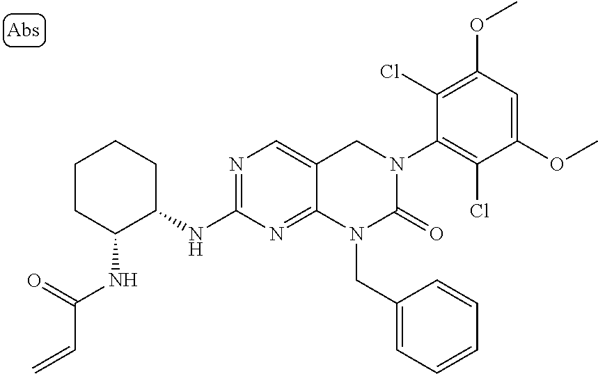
C1(OC)=CC(OC)=C(Cl)C(N2C(=O)N(CC3=CC=CC=C3)C3=NC(NC4CCCCC4NC(=O)C=C)=NC=C3C2)=C1Cl
